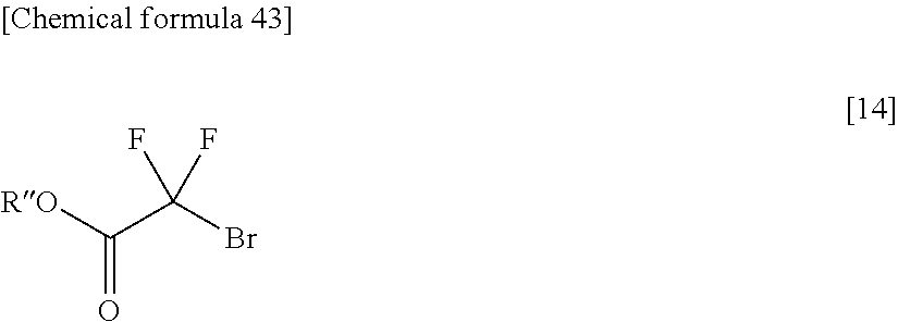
C(C(Br)(F)F)([RO])=O
